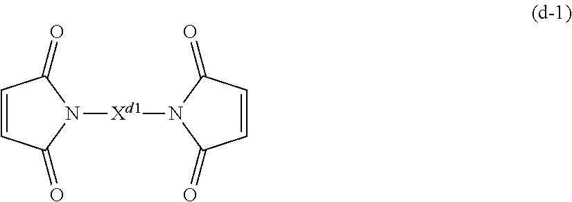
N1([Xd1]N2C(=O)C=CC2=O)C(=O)C=CC1=O
